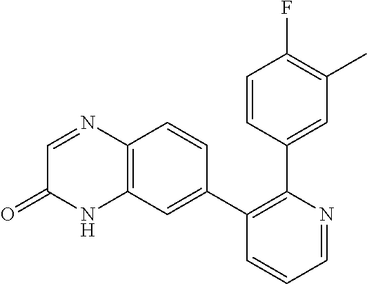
C1=CC(C2=C(C3=CC4=C(C=C3)N=CC(=O)N4)C=CC=N2)=CC(C)=C1F
